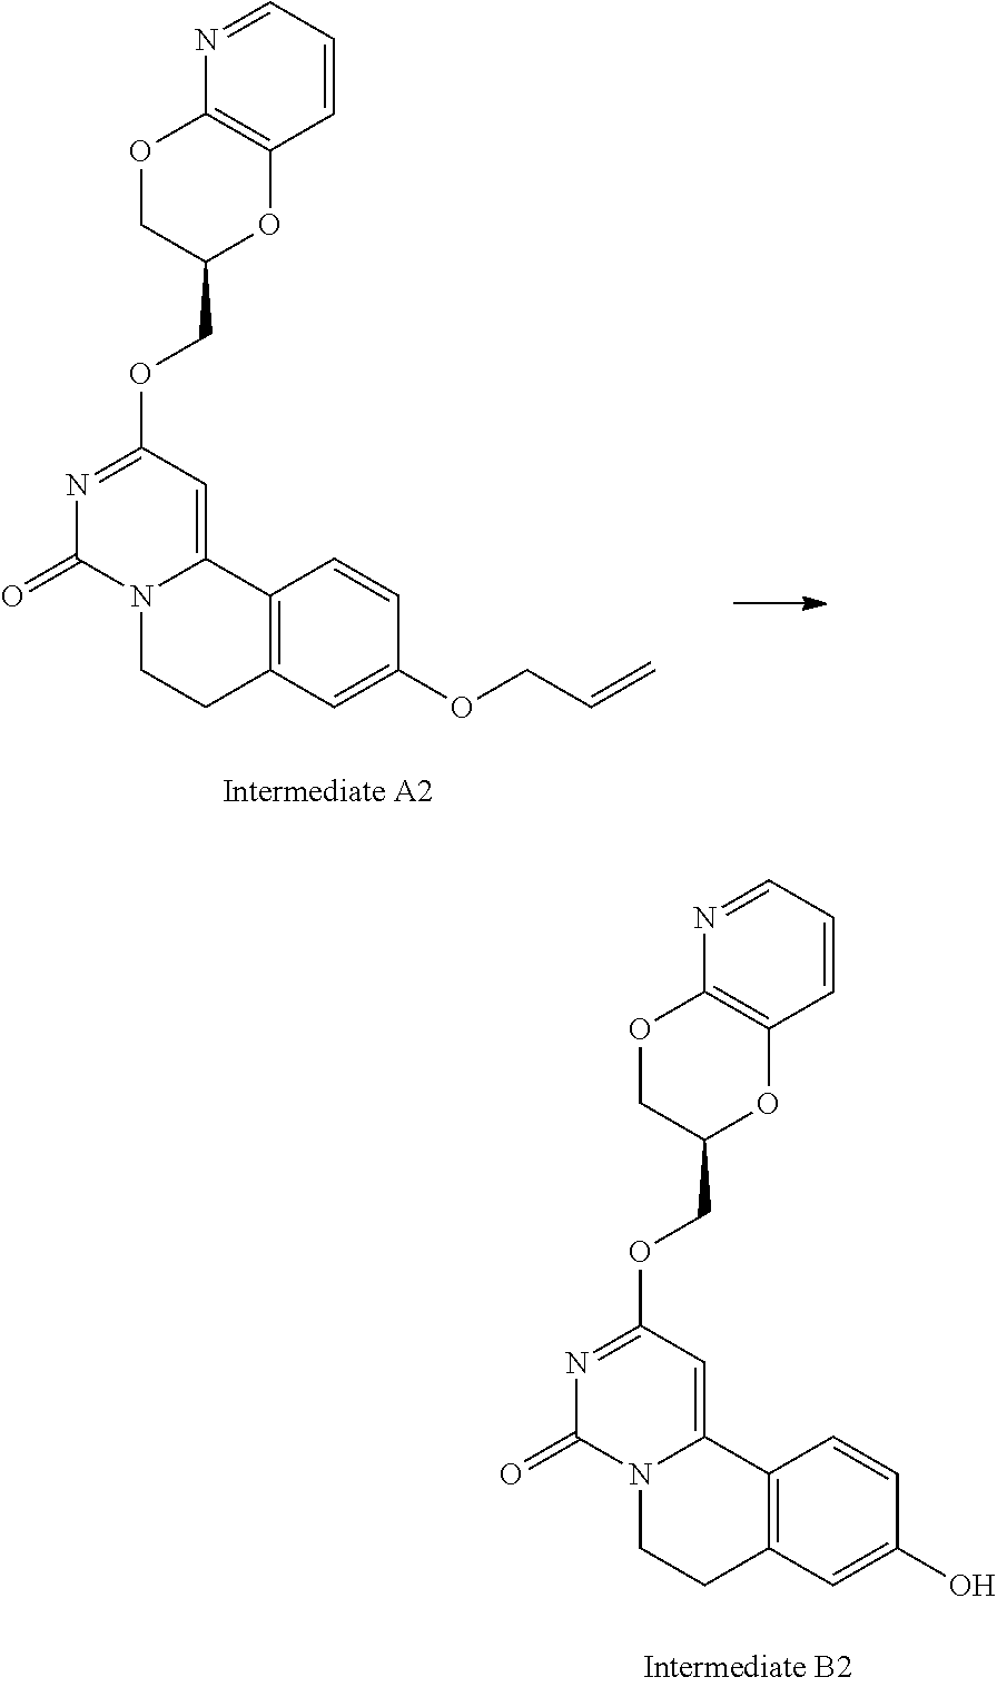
C12=C(C=C(OCC=C)C=C1)CCN1C2=CC(OCC2OC3=C(OC2)N=CC=C3)=NC1=O.C12=C(C=C(O)C=C1)CCN1C2=CC(OCC2OC3=C(OC2)N=CC=C3)=NC1=O
